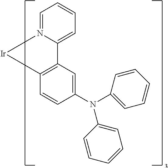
C1=CC=N2C(=C1)C1=C([Ir]2)C=CC(N(C2=CC=CC=C2)C2=CC=CC=C2)=C1
